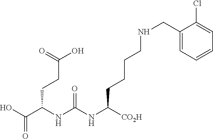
OC(C(NC(NC([CO2H])CCCCNCC1=CC=CC=C1Cl)=O)CCC(O)=O)=O
